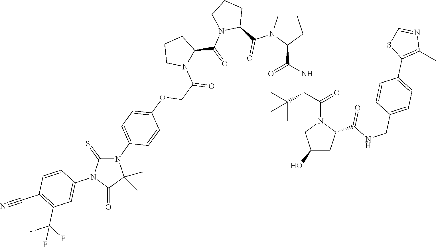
C(NC(C(C)(C)C)C(N1CC(O)CC1C(NCC1=CC=C(C2=C(C)N=CS2)C=C1)=O)=O)(=O)C1N(C(C2N(C(C3N(C(COC4=CC=C(N5C(=S)N(C6=CC(C(F)(F)F)=C(C#N)C=C6)C(=O)C5(C)C)C=C4)=O)CCC3)=O)CCC2)=O)CCC1
